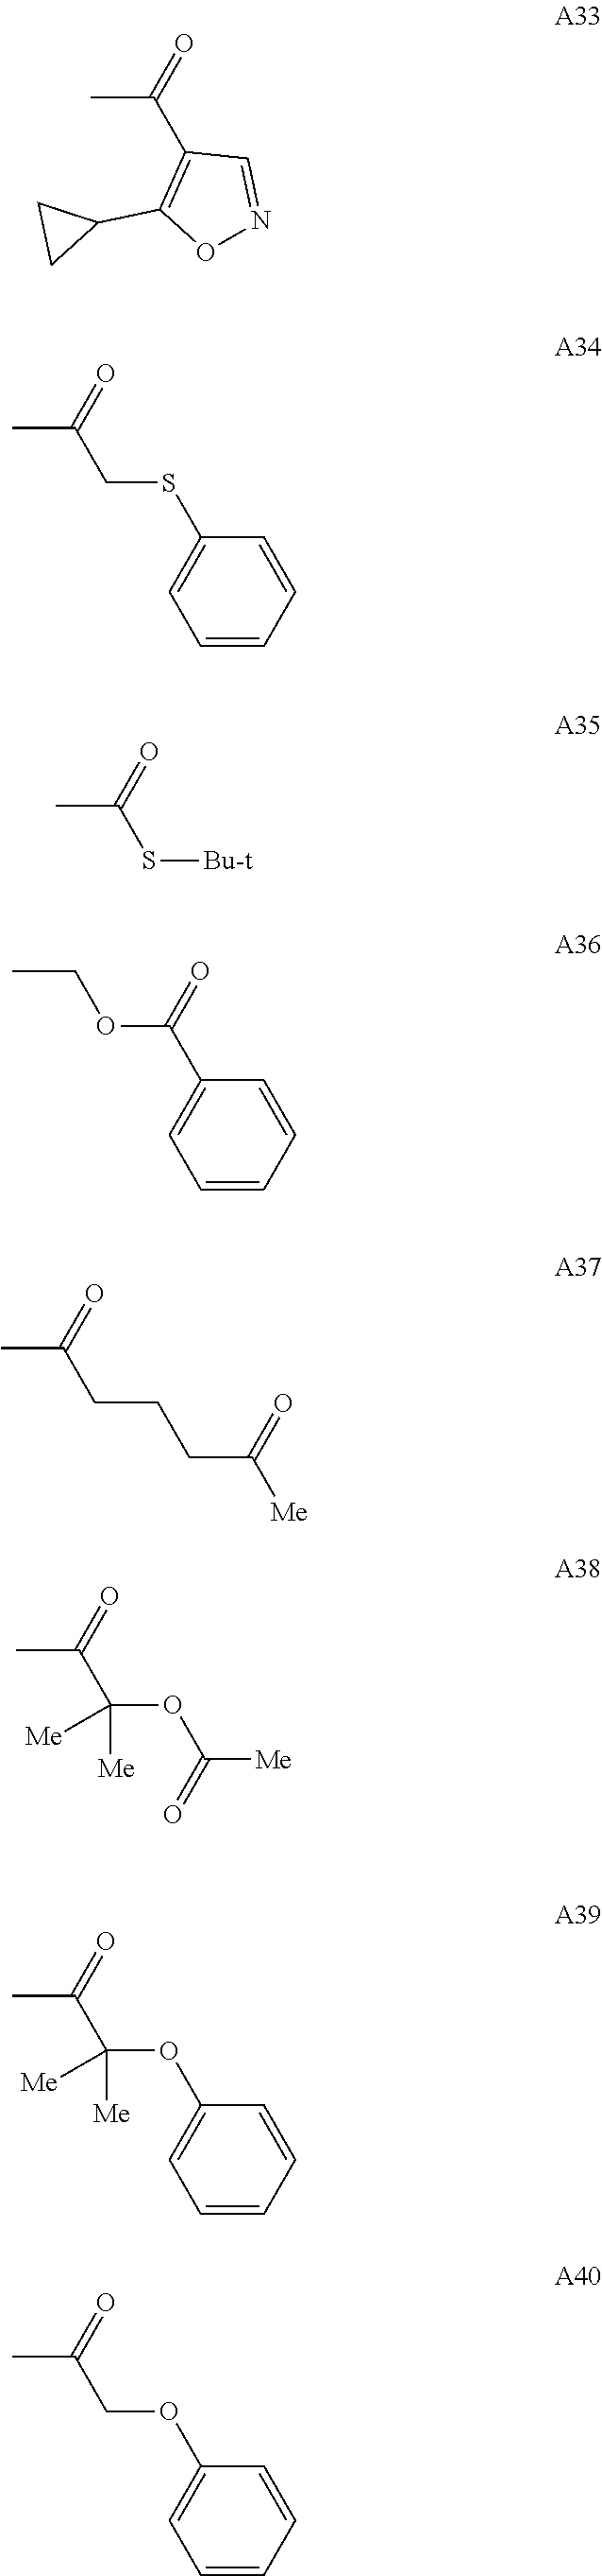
CC(=O)C1=C(C2CC2)ON=C1.CC(=O)CSC1=CC=CC=C1.CC(=O)S[Bu-t].O(C(=O)C1=CC=CC=C1)CC.CC(=O)CCCC(=O)[Me].CC(=O)C(OC(=O)[Me])([Me])[Me].CC(=O)C(OC1=CC=CC=C1)([Me])[Me].CC(=O)COC1=CC=CC=C1
